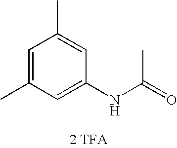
N(C(=O)C)C1=CC(C)=CC(C)=C1.[2 TFA]
